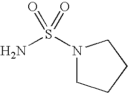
NS(N1CCCC1)(=O)=O
